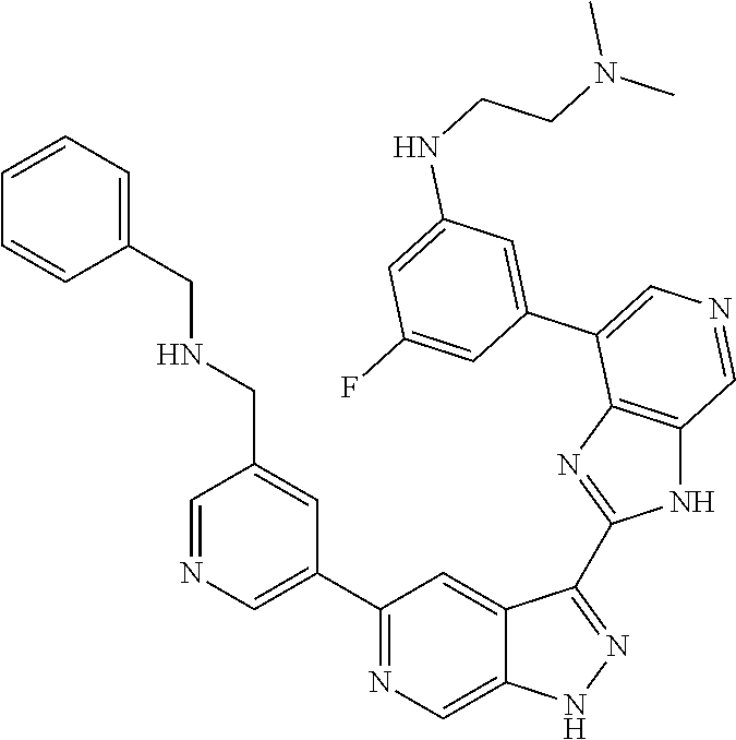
C1(C2=CN=CC(CNCC3=CC=CC=C3)=C2)=NC=C2C(=C1)C(C1=NC3=C(N1)C=NC=C3C1=CC(NCCN(C)C)=CC(F)=C1)=NN2
